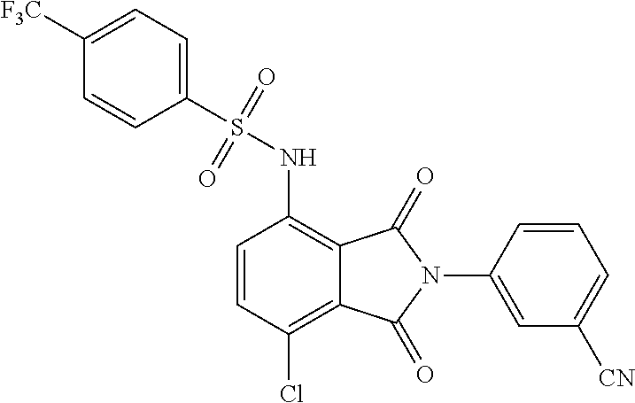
C1=CC(Cl)=C2C(=C1NS(C1=CC=C([F3C])C=C1)(=O)=O)C(=O)N(C1=CC([CN])=CC=C1)C2=O
